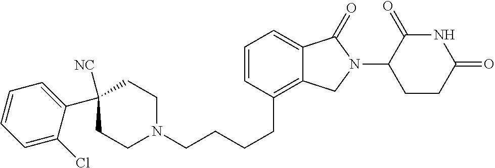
C(CC1=C2C(=CC=C1)C(=O)N(C1C(=O)NC(=O)CC1)C2)CCN1CCC(C2=CC=CC=C2Cl)([NC])CC1
